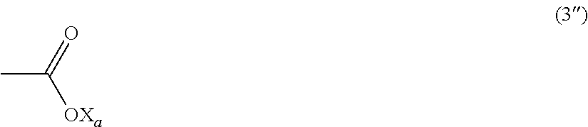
CC(=O)[OXa]
